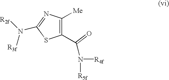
C1(C(N([R4f])[R5f])=O)=C([Me])N=C(N([R2f])[R3f])S1
